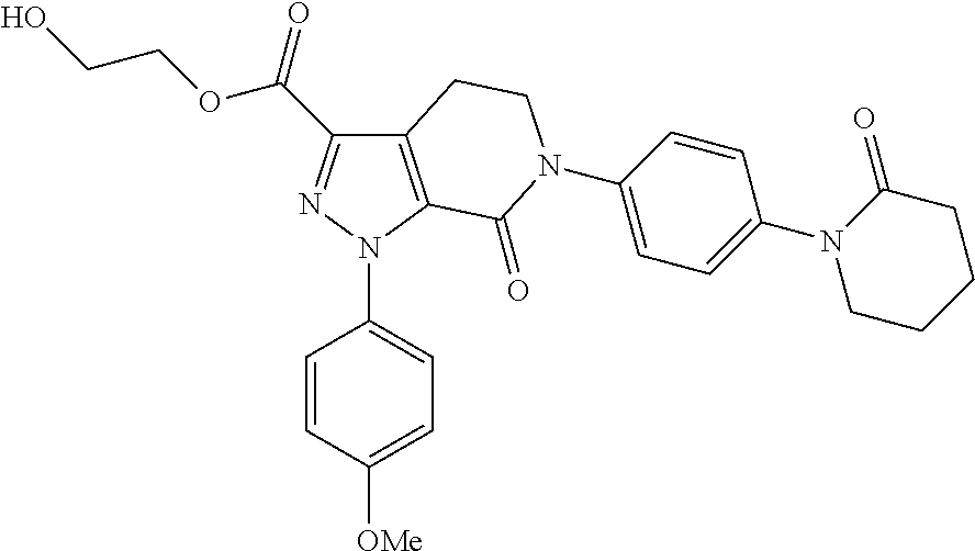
C12=C(N(C3=CC=C([OMe])C=C3)N=C1C(=O)OCCO)C(=O)N(C1=CC=C(N3CCCCC3=O)C=C1)CC2
